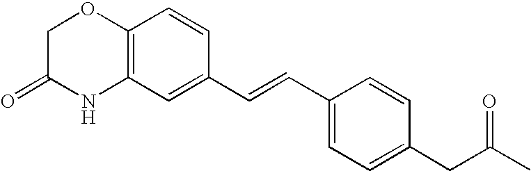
C12=C(C=C(C=CC3=CC=C(CC(C)=O)C=C3)C=C1)NC(=O)CO2
